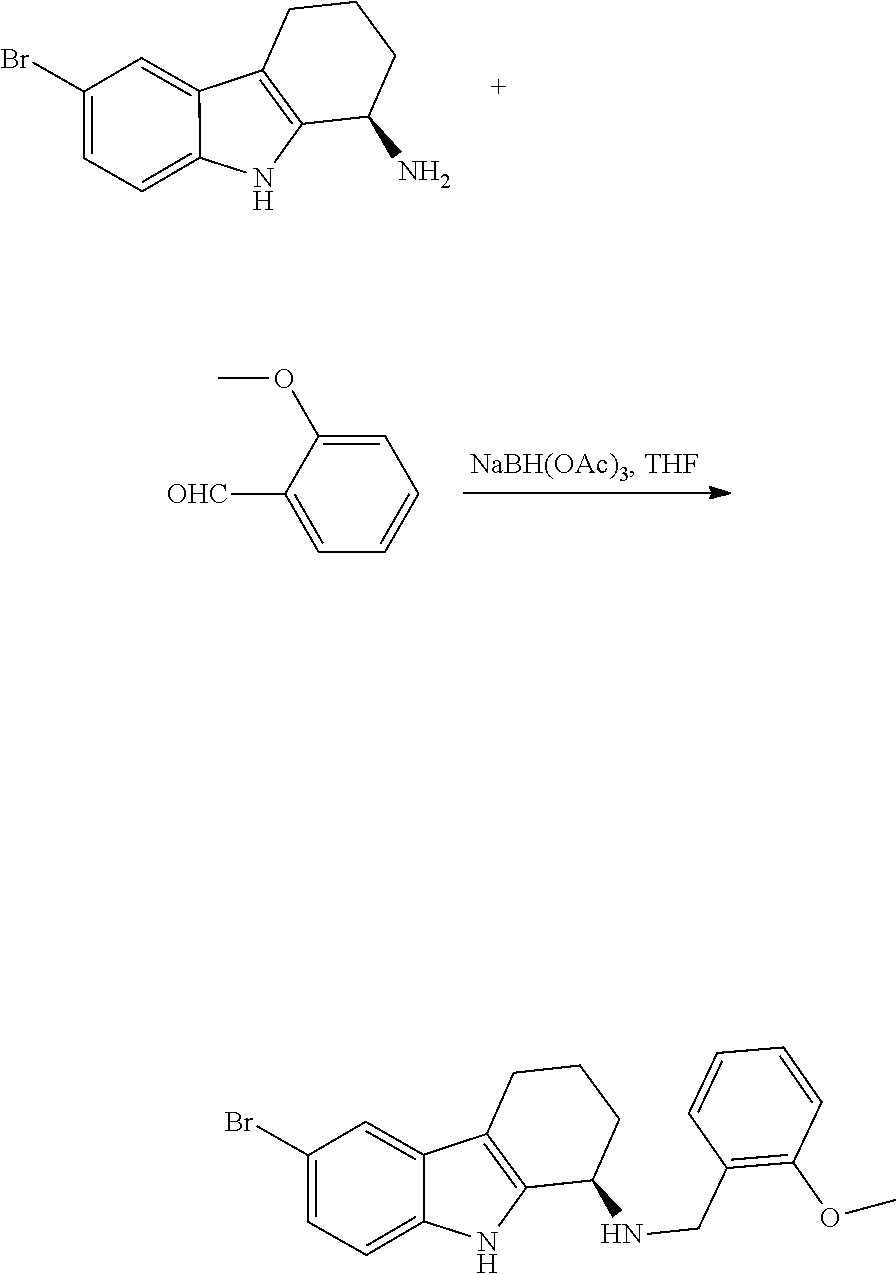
C1(Br)=CC=C2C(=C1)C1=C(N2)C(N)CCC1.C1(Br)=CC=C2C(=C1)C1=C(N2)C(NCC2=C(OC)C=CC=C2)CCC1.C1=C(OC)C([OHC])=CC=C1
